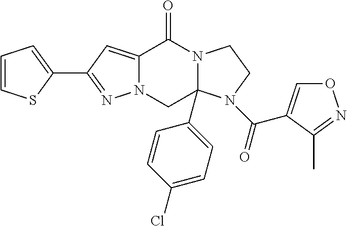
C12=CC(C3=CC=CS3)=NN1CC1(C3=CC=C(Cl)C=C3)N(C2=O)CCN1C(=O)C1=CON=C1C
